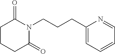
C(CCN1C(=O)CCCC1=O)C1=CC=CC=N1
